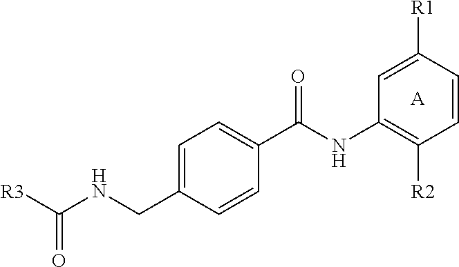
C1=C([R1])C=CC([R2])=C1NC(C1=CC=C(CNC([R3])=O)C=C1)=O
